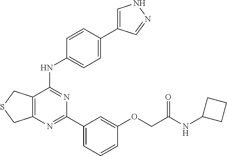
C12=C(N=C(C3=CC=CC(OCC(NC4CCC4)=O)=C3)N=C1NC1=CC=C(C3=CNN=C3)C=C1)CSC2
